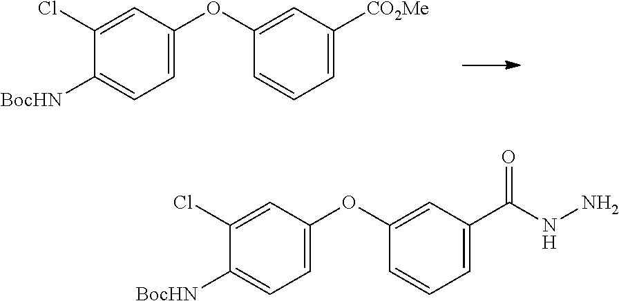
C1=C(OC2=CC([CO2Me])=CC=C2)C=C(Cl)C([BocHN])=C1.C1=C(OC2=CC(C(NN)=O)=CC=C2)C=C(Cl)C([BocHN])=C1
